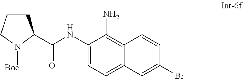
C(C1CCCN1[Boc])(NC1=CC=C2C(=C1N)C=CC(Br)=C2)=O
